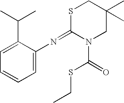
C1=CC=C(N=C2N(C(SCC)=O)CC(C)(C)CS2)C(C(C)C)=C1
